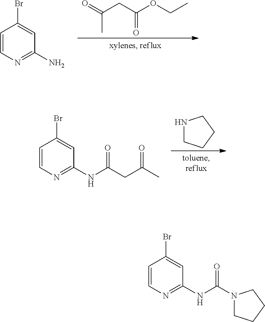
O=C(CC(OCC)=O)C.C1=CN=C(N)C=C1Br.N1CCCC1.C1=CN=C(NC(CC(C)=O)=O)C=C1Br.C1=CN=C(NC(=O)N2CCCC2)C=C1Br
